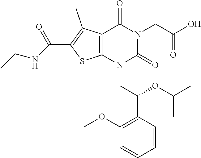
C12=C(N(CC(C3=C(OC)C=CC=C3)OC(C)C)C(=O)N(CC(O)=O)C1=O)SC(C(=O)NCC)=C2C
